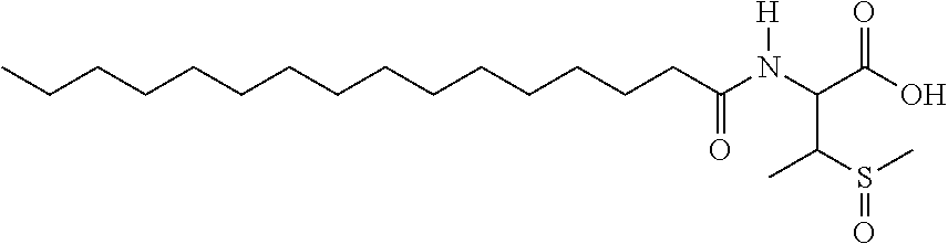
CCCCCCCCCCCCCCCC(N(C(C(O)=O)C(S(C)=O)C)[H])=O
